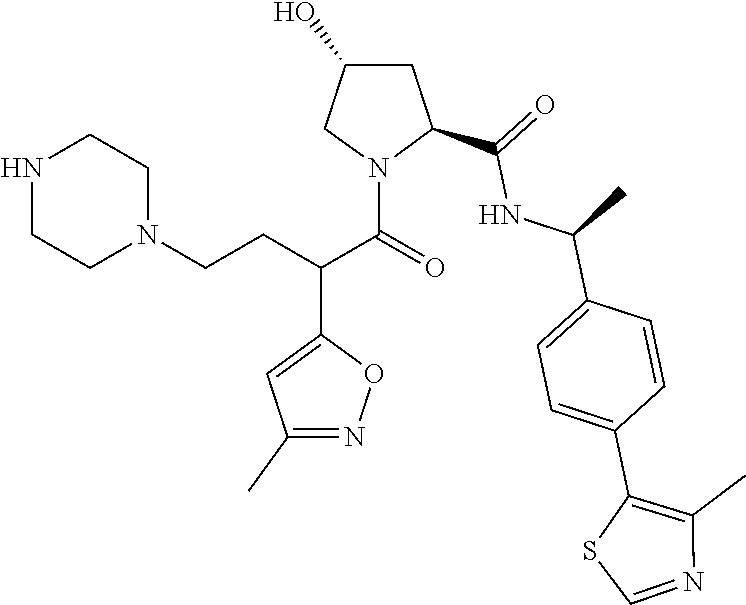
C1(C)=NOC(C(CCN2CCNCC2)C(=O)N2C(C(NC(C3=CC=C(C4=C(C)N=CS4)C=C3)C)=O)CC(O)C2)=C1
